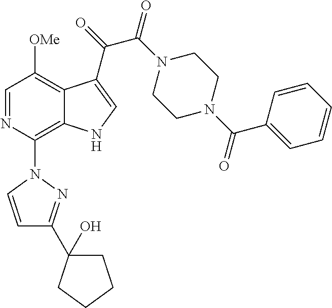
C1=NC(N2C=CC(C3(O)CCCC3)=N2)=C2C(=C1[OMe])C(C(=O)C(N1CCN(C(C3=CC=CC=C3)=O)CC1)=O)=CN2
